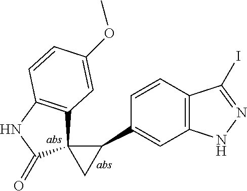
C1=CC2=C(C=C1C1C3(C1)C1=C(NC3=O)C=CC(OC)=C1)NN=C2I
